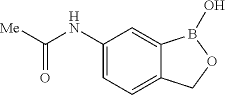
C(NC1=CC=C2C(=C1)B(O)OC2)(=O)[Me]
